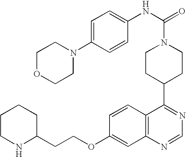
C1=C(N2CCOCC2)C=CC(NC(=O)N2CCC(C3=NC=NC4=C3C=CC(OCCC3CCCCN3)=C4)CC2)=C1
